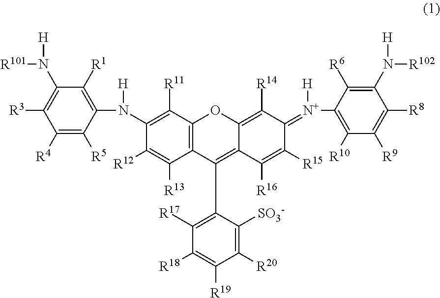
C12=C(C(C3=C([R17])C([R18])=C([R19])C([R20])=C3[SO3-])=C3C(=C([R14])C(=[N+](C4=C([R10])C([R9])=C([R8])C(N([R102])[H])=C4[R6])[H])C([R15])=C3[R16])O1)C([R13])=C([R12])C(N(C1=C([R1])C(N([R101])[H])=C([R3])C([R4])=C1[R5])[H])=C2[R11]
